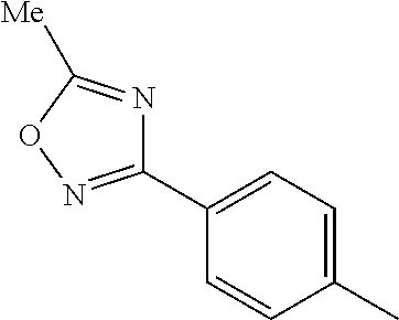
C1(C2=CC=C(C)C=C2)=NOC([Me])=N1
